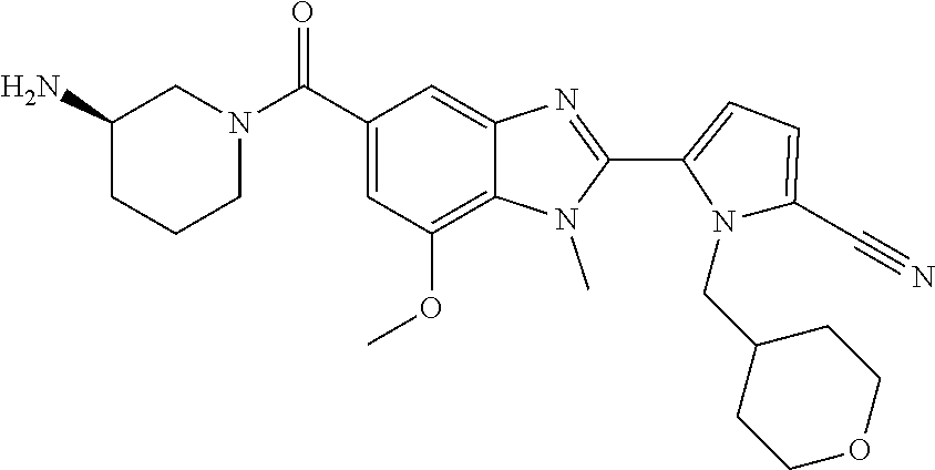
C1=C(C#N)N(CC2CCOCC2)C(C2=NC3=CC(C(N4CCCC(N)C4)=O)=CC(OC)=C3N2C)=C1
